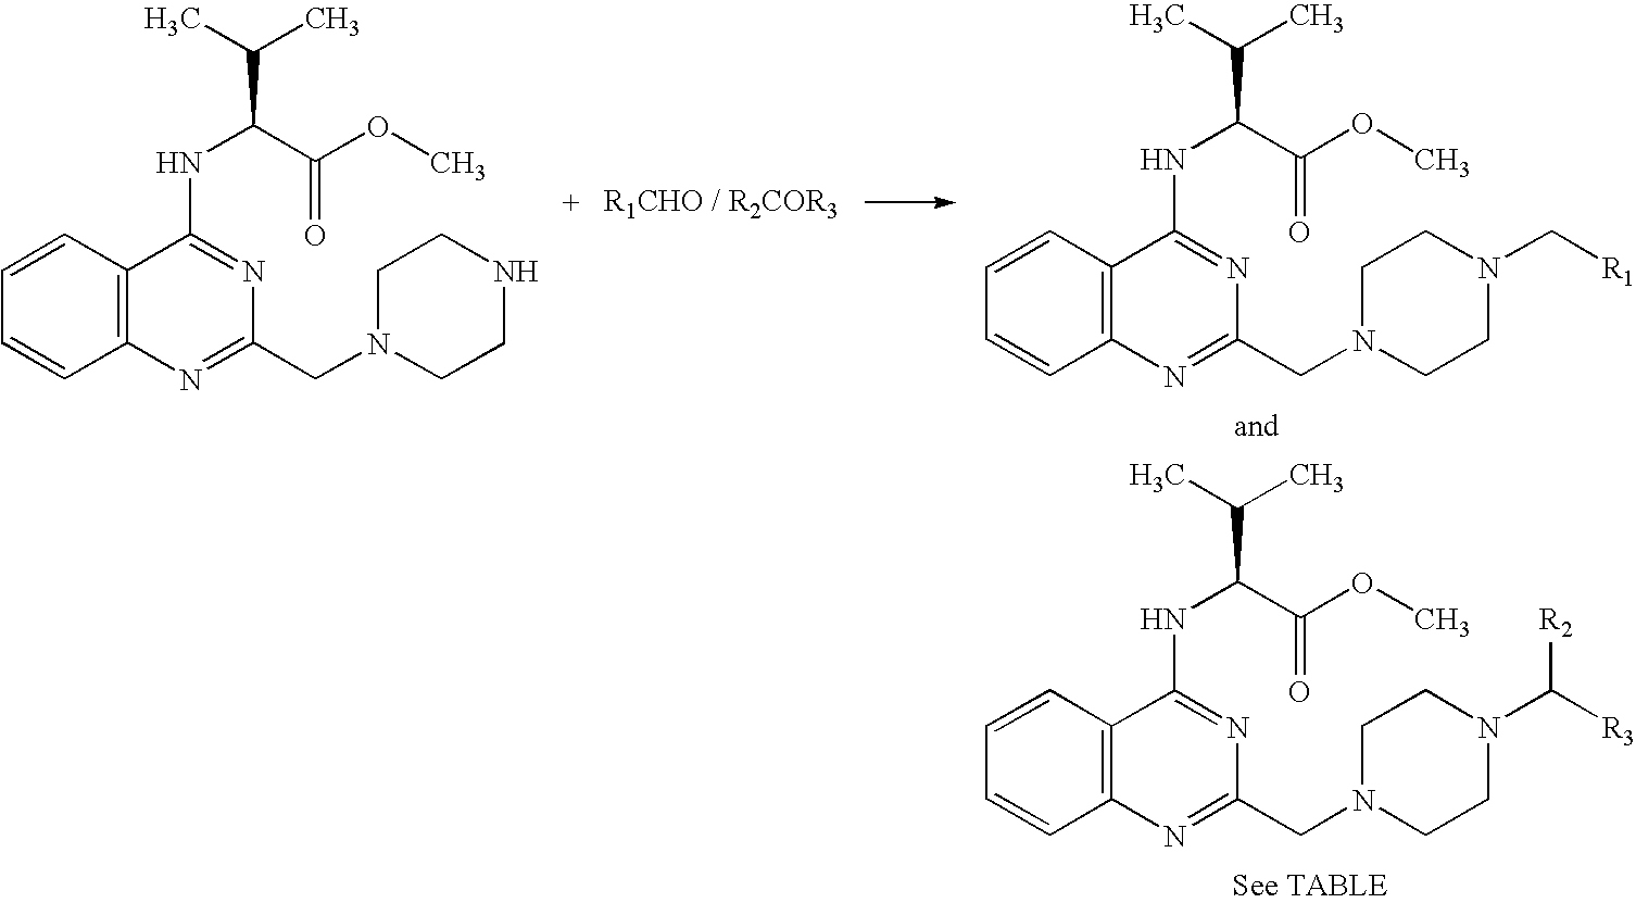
C1=CC=CC2=C1C(NC(C(OC)=O)C(C)C)=NC(CN1CCNCC1)=N2.C1=CC=CC2=C1C(NC(C(OC)=O)C(C)C)=NC(CN1CCN(C[R1])CC1)=N2.C1=CC=CC2=C1C(NC(C(OC)=O)C(C)C)=NC(CN1CCN(C([R3])[R2])CC1)=N2
